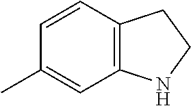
C12=C(C=CC(C)=C1)CCN2
